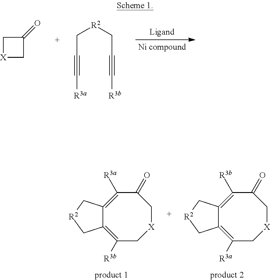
C1[X]CC1=O.C(C#C[R3a])[R2]CC#C[R3b].C12=C([R3b])C(=O)C[X]CC([R3a])=C1C[R2]C2.C12=C([R3a])C(=O)C[X]CC([R3b])=C1C[R2]C2
